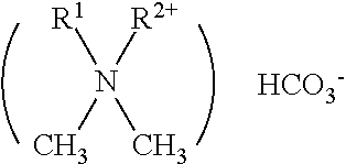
[R1]N(C)([R2+])C.[HCO3-]
